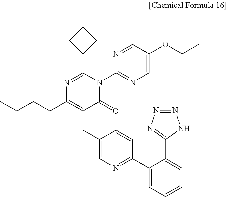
N1=C(C2CCC2)N(C2=NC=C(OCC)C=N2)C(=O)C(CC2=CN=C(C3=CC=CC=C3C3=NN=NN3)C=C2)=C1CCCC
